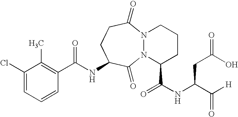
C(NC1CCC(=O)N2N(C1=O)C(C(NC(C([H])=O)CC(O)=O)=O)CCC2)(=O)C1=C(C)C(Cl)=CC=C1
